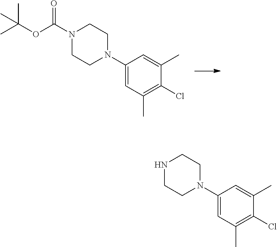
CC(OC(N1CCN(C2=CC(C)=C(Cl)C(C)=C2)CC1)=O)(C)C.N1CCN(C2=CC(C)=C(Cl)C(C)=C2)CC1
